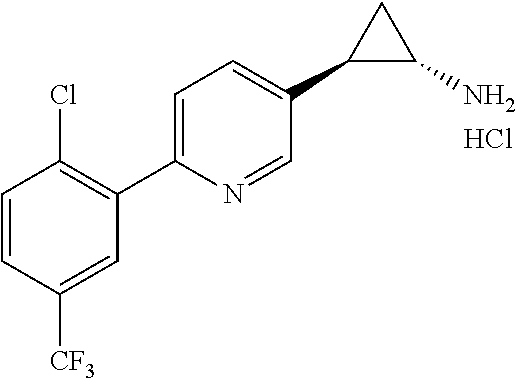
C1=CC([CF3])=CC(C2=CC=C(C3C(N)C3)C=N2)=C1Cl.Cl
